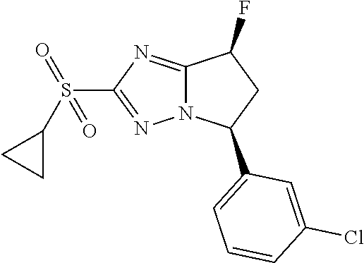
C12=NC(S(C3CC3)(=O)=O)=NN1C(C1=CC=CC(Cl)=C1)CC2F
